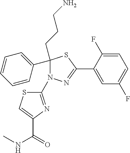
C1(C2=CC=CC=C2)(CCCN)N(C2=NC(C(=O)NC)=CS2)N=C(C2=CC(F)=CC=C2F)S1
